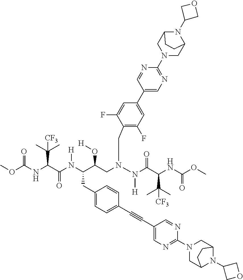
O(C(NC(C(N(C(C(CN(N(C(C(NC(OC)=O)C(C)(C)[CF3])=O)[H])CC1=C(F)C=C(C2=CN=C(N3CC4N(C5COC5)C(C3)CC4)N=C2)C=C1F)O[H])CC1=CC=C(C#CC2=CN=C(N3CC4N(C5COC5)C(C3)CC4)N=C2)C=C1)[H])=O)C(C)(C)[CF3])=O)C
